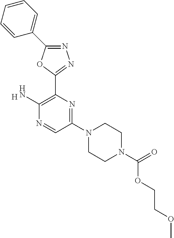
N1=C(C2=CC=CC=C2)OC(C2=C(N)N=CC(N3CCN(C(=O)OCCOC)CC3)=N2)=N1.[H]
